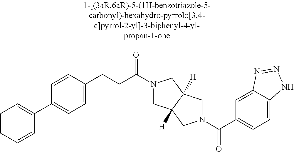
C(C(=O)N1CC2([H])C([H])(C1)CN(C(=O)C1=CC=C3C(=C1)N=NN3)C2)CC1=CC=C(C2=CC=CC=C2)C=C1
